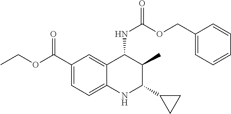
C1=C(C(OCC)=O)C=C2C(=C1)NC(C1CC1)C(C)C2NC(=O)OCC1=CC=CC=C1
